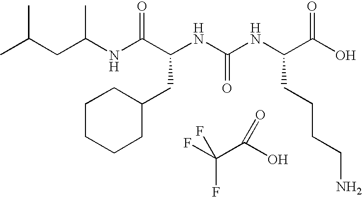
N(C(C(NC(NC(C(O)=O)CCCCN)=O)CC1CCCCC1)=O)C(CC(C)C)C.FC(C(O)=O)(F)F
